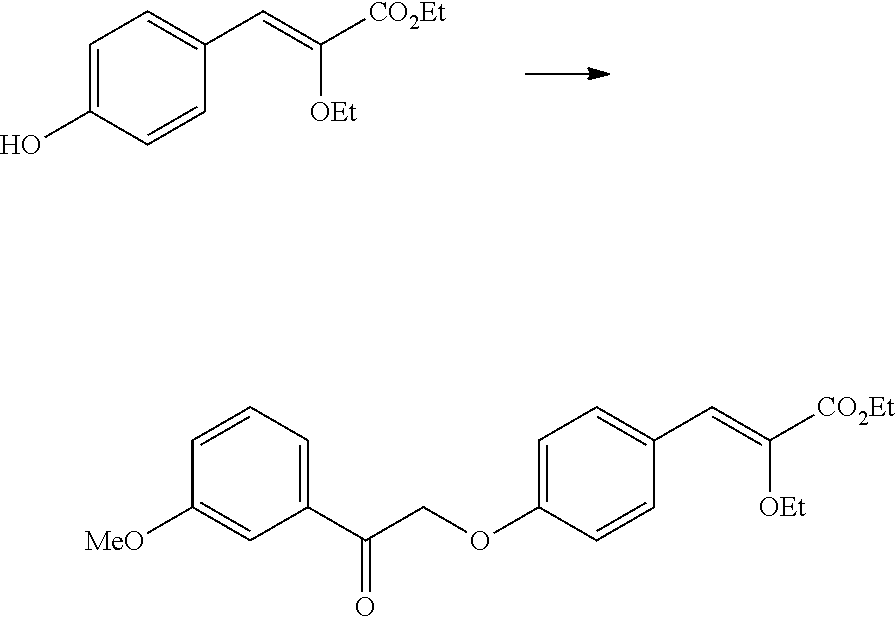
C1=C(O)C=CC(C=C([CO2Et])[OEt])=C1.C1=C(OCC(C2=CC=CC([MeO])=C2)=O)C=CC(C=C([CO2Et])[OEt])=C1
